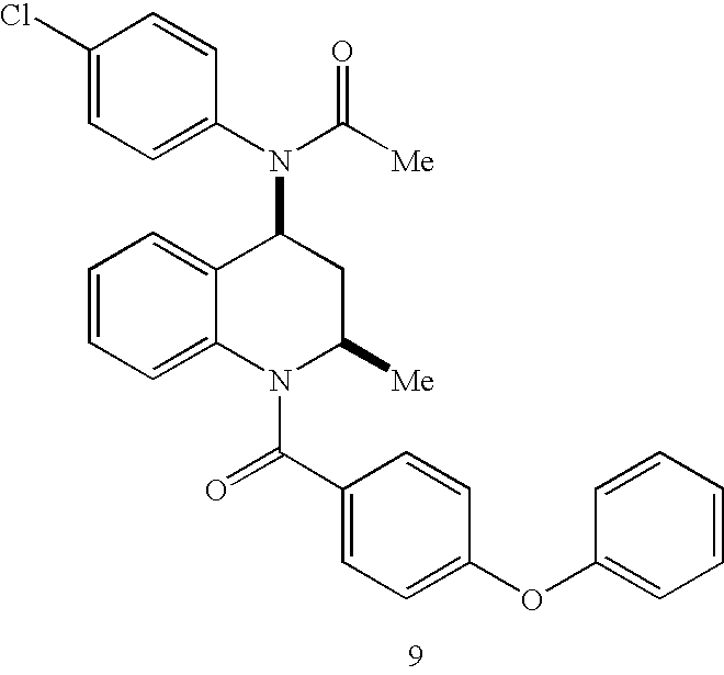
C1=CC=C2C(=C1)C(N(C1=CC=C(Cl)C=C1)C([Me])=O)CC([Me])N2C(C1=CC=C(OC2=CC=CC=C2)C=C1)=O
